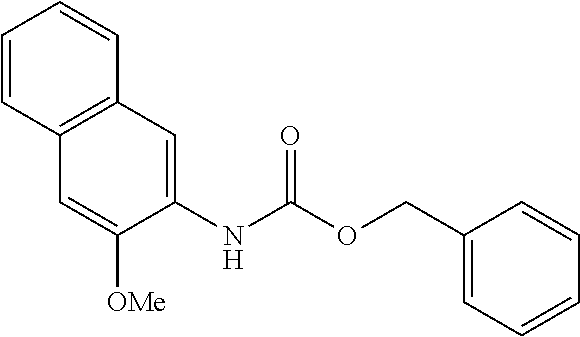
C1=CC2=C(C=C1)C=C(NC(OCC1=CC=CC=C1)=O)C([OMe])=C2
